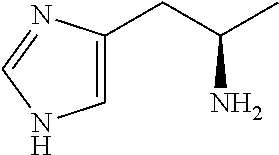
C1=C(CC(C)N)N=CN1
